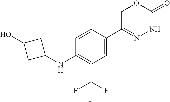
C1(C(F)(F)F)=C(NC2CC(O)C2)C=CC(C2=NNC(=O)OC2)=C1
